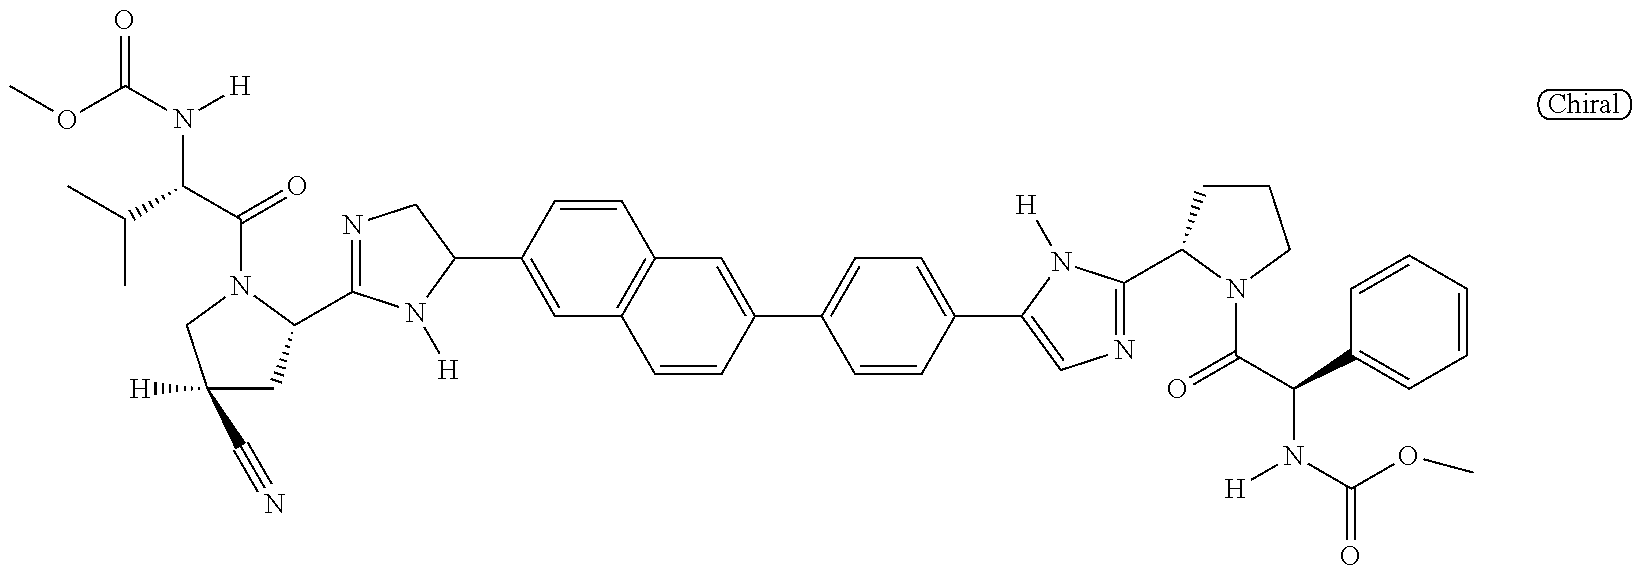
COC(=O)N(C(C(C)C)C(=O)N1C(C2=NCC(C3=CC4=C(C=C3)C=C(C3=CC=C(C5=CN=C(C6CCCN6C(=O)C(N([H])C(=O)OC)C6=CC=CC=C6)N5[H])C=C3)C=C4)N2[H])CC([H])(C#N)C1)[H]
